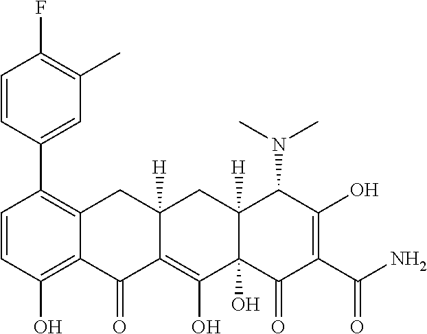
C1=CC(O)=C2C(=C1C1=CC(C)=C(F)C=C1)CC1([H])C(=C(O)C3(O)C([H])(C1)C(N(C)C)C(O)=C(C(N)=O)C3=O)C2=O
